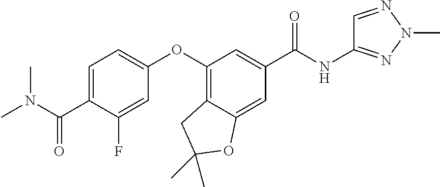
C1=C(C(N(C)C)=O)C(F)=CC(OC2=C3C(=CC(C(=O)NC4=NN(C)N=C4)=C2)OC(C)(C)C3)=C1
